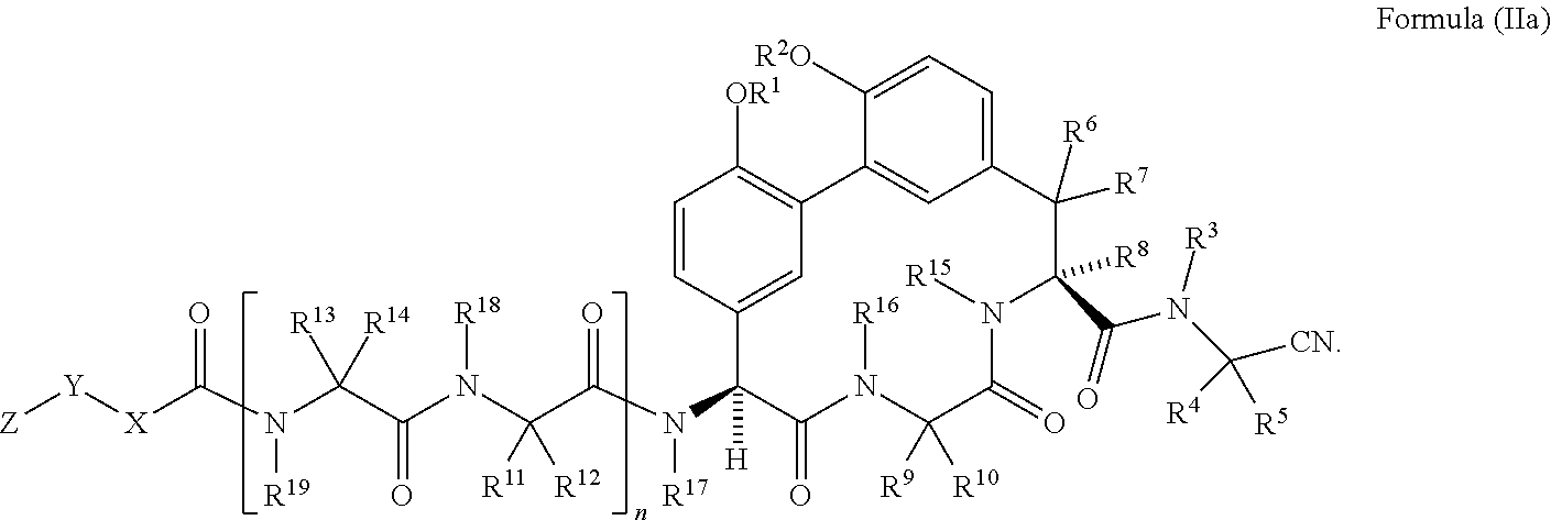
C(N(C(C(N(C(C(N(C1([H])C(=O)N([R16])C([R9])([R10])C(=O)N([R15])C(C(=O)N([R3])C([CN])([R4])[R5])([R8])C([R7])([R6])C2=CC=C([R2O])C(=C2)C2=C([OR1])C=CC1=C2)[R17])=O)([R11])[R12])[R18])=O)([R13])[R14])[R19])([X][Y][Z])=O
